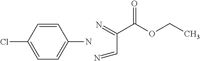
CCOC(C(C=N)=N)=O.C1(Cl)=CC=C(N)C=C1
